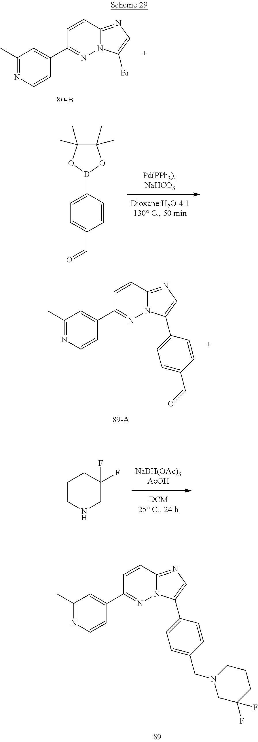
C1(C)=NC=CC(C2=NN3C(=NC=C3C3=CC=C(CN4CC(F)(F)CCC4)C=C3)C=C2)=C1.C1(C)=NC=CC(C2=NN3C(=NC=C3Br)C=C2)=C1.C1=C(C=O)C=CC(B2OC(C)(C)C(C)(C)O2)=C1.C1(C)=NC=CC(C2=NN3C(=NC=C3C3=CC=C(C=O)C=C3)C=C2)=C1.C1CNCC(F)(F)C1
